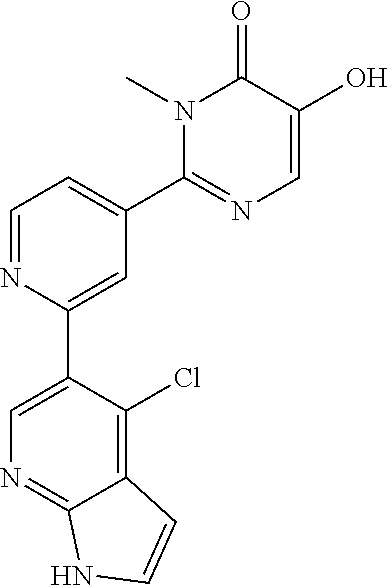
C1(C2=CN=C3C(=C2Cl)C=CN3)=CC(C2=NC=C(O)C(=O)N2C)=CC=N1
